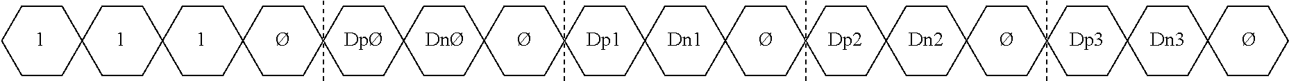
C1CCCCC12CCC1(CC2)CCC2(CC1)CCC1(C)(C)(CC2)CCC2(CC1)CCC1(CC2)CCC2(C)(C)(CC1)CCC1(CC2)CCC2(CC1)CCC1(C)(C)(CC2)CCC2(CC1)CCC1(CC2)CCC2(C)(C)(CC1)CCC1(CC2)CCC2(CC1)CCCCC2
